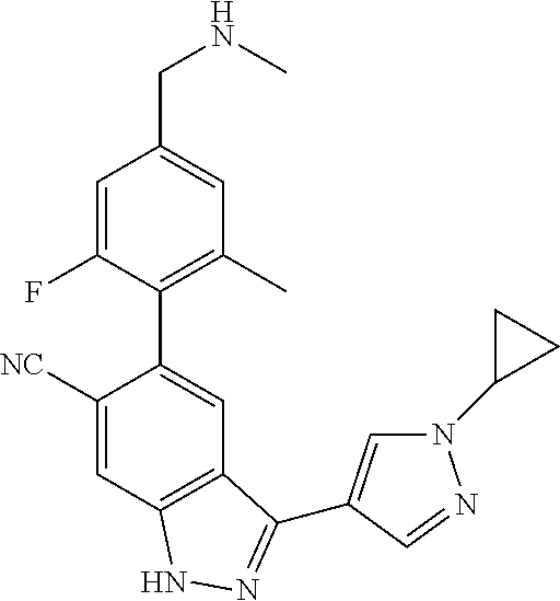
C1=C(F)C(C2=CC3=C(C=C2[NC])NN=C3C2=CN(C3CC3)N=C2)=C(C)C=C1CNC
